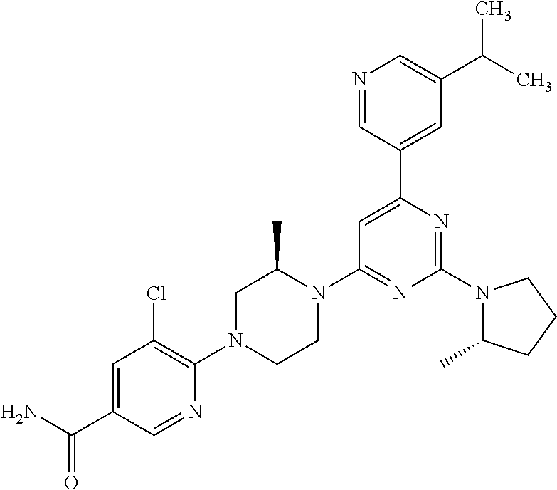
C1=C(C(N)=O)C=NC(N2CCN(C3=NC(N4C(C)CCC4)=NC(C4=CC(C(C)C)=CN=C4)=C3)C(C)C2)=C1Cl
